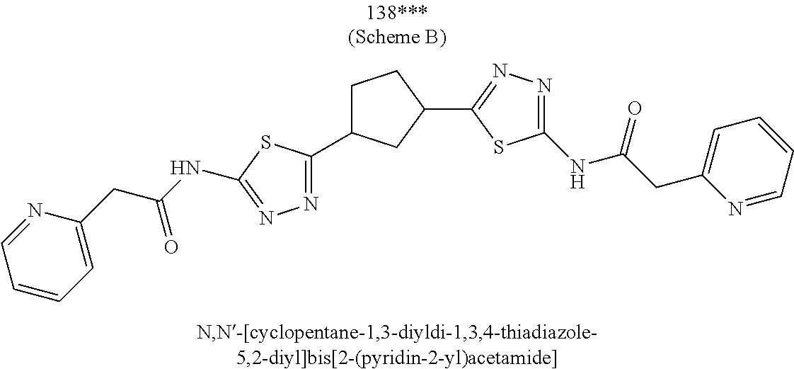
N1=C(C2CCC(C3=NN=C(NC(=O)CC4=CC=CC=N4)S3)C2)SC(NC(CC2=CC=CC=N2)=O)=N1
